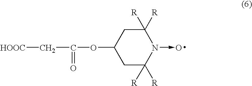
C1(OC(=O)C[HOOC])CC([R])([R])N(->O)C([R])([R])C1
